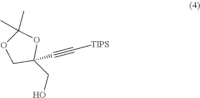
O1C(C)(C)OCC1(C#C[TIPS])CO
